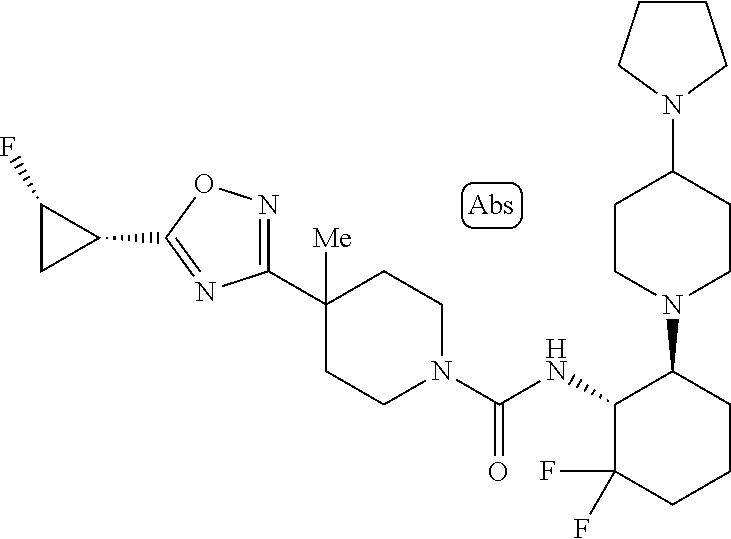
C1(C2([Me])CCN(C(NC3C(F)(F)CCCC3N3CCC(N4CCCC4)CC3)=O)CC2)=NOC(C2CC2F)=N1
